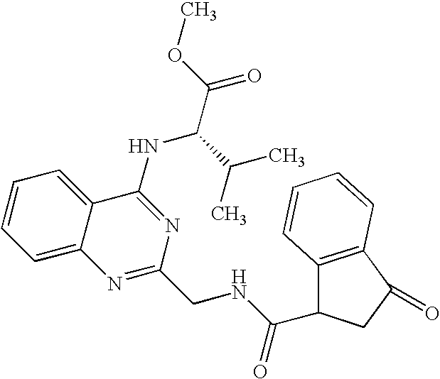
C1=CC=C2C(=C1)C(NC(C(C)C)C(=O)OC)=NC(CNC(=O)C1C3=C(C(=O)C1)C=CC=C3)=N2
